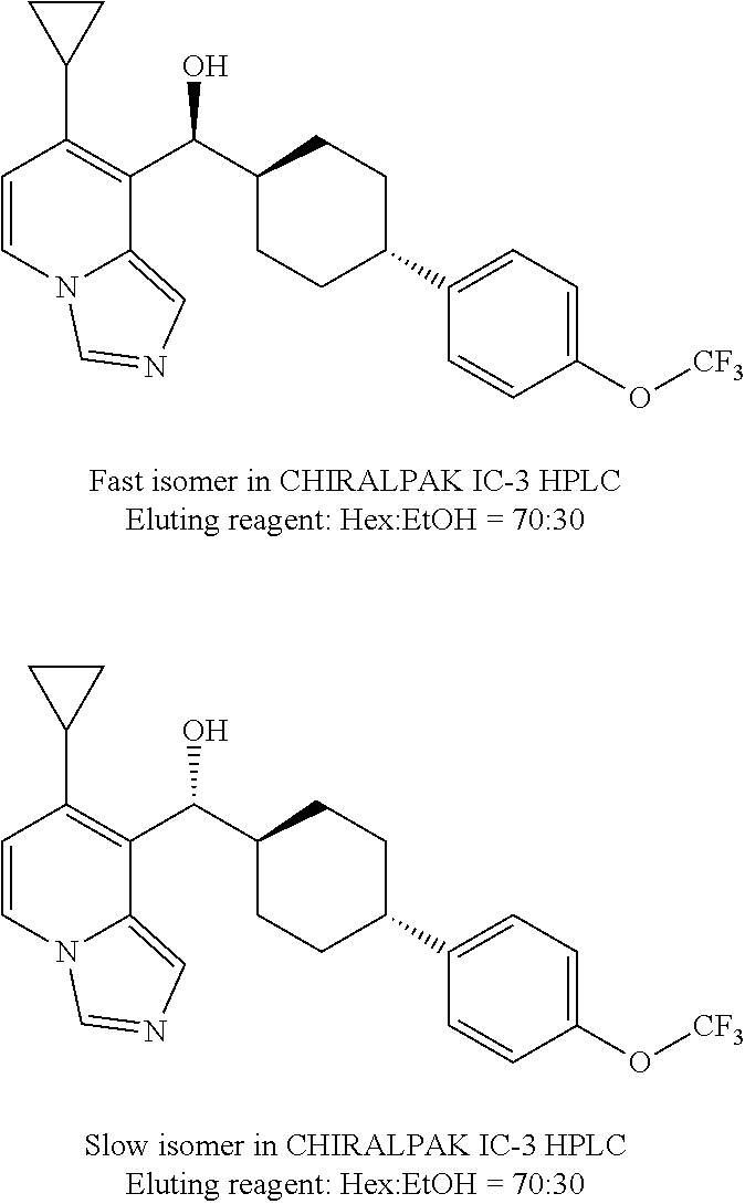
C1=CN2C(=CN=C2)C(C(C2CCC(C3=CC=C(O[CF3])C=C3)CC2)O)=C1C1CC1.C1=CN2C(=CN=C2)C(C(C2CCC(C3=CC=C(O[CF3])C=C3)CC2)O)=C1C1CC1
